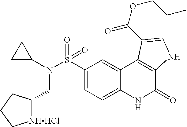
N(S(C1=CC=C2C(=C1)C1=C(C(=O)N2)NC=C1C(OCCC)=O)(=O)=O)(C1CC1)CC1[NHHCl]CCC1
